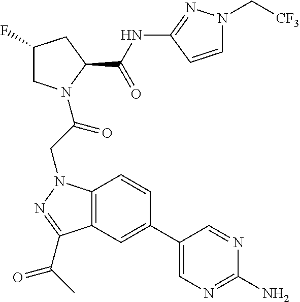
C1(NC(C2CC(F)CN2C(CN2C3=C(C(C(C)=O)=N2)C=C(C2=CN=C(N)N=C2)C=C3)=O)=O)=NN(C[CF3])C=C1
